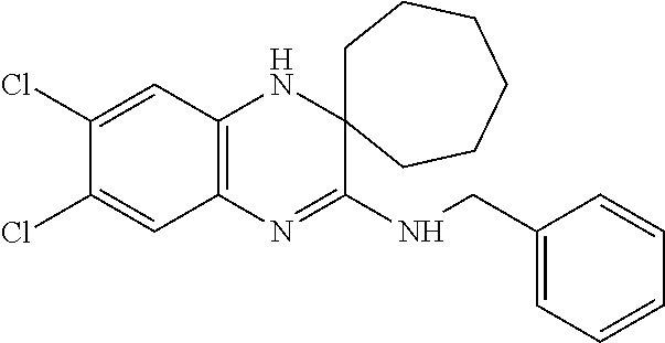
C1(Cl)=CC2=C(C=C1Cl)N=C(NCC1=CC=CC=C1)C1(N2)CCCCCC1
